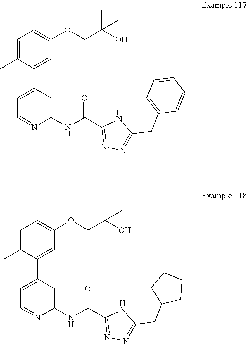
C1=C(C)C(C2=CC=NC(NC(C3=NN=C(CC4=CC=CC=C4)N3)=O)=C2)=CC(OCC(O)(C)C)=C1.C1=C(C)C(C2=CC=NC(NC(C3=NN=C(CC4CCCC4)N3)=O)=C2)=CC(OCC(O)(C)C)=C1
